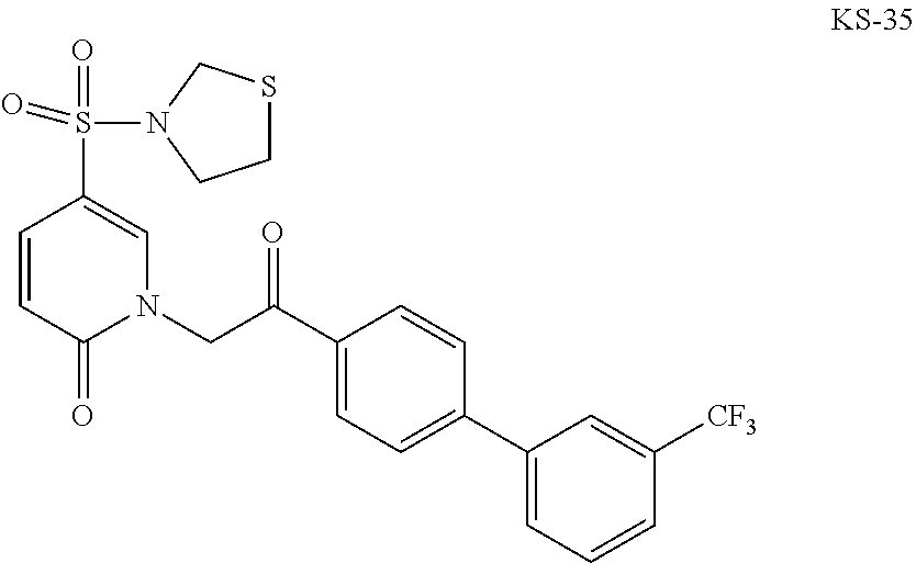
C1=CC(=O)N(CC(C2=CC=C(C3=CC=CC([CF3])=C3)C=C2)=O)C=C1S(=O)(=O)N1CCSC1
